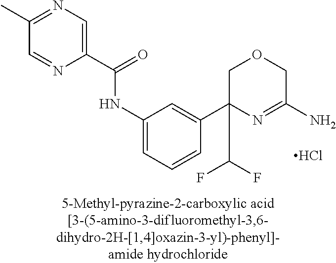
C1(C(=O)NC2=CC=CC(C3(C(F)F)N=C(N)COC3)=C2)=CN=C(C)C=N1.Cl
